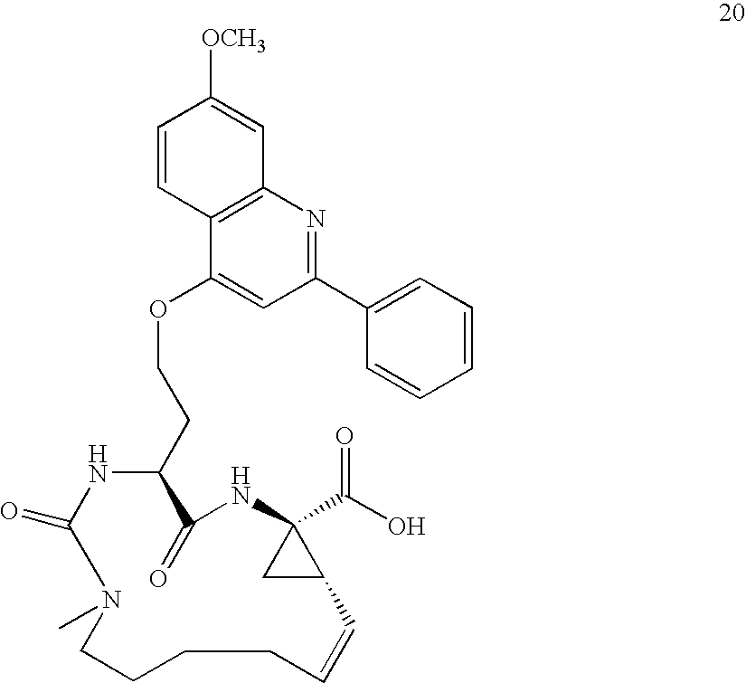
C(CC1C(=O)NC2(C(O)=O)CC2C=CCCCCN(C)C(=O)N1)OC1=CC(C2=CC=CC=C2)=NC2=C1C=CC([OCH3])=C2
